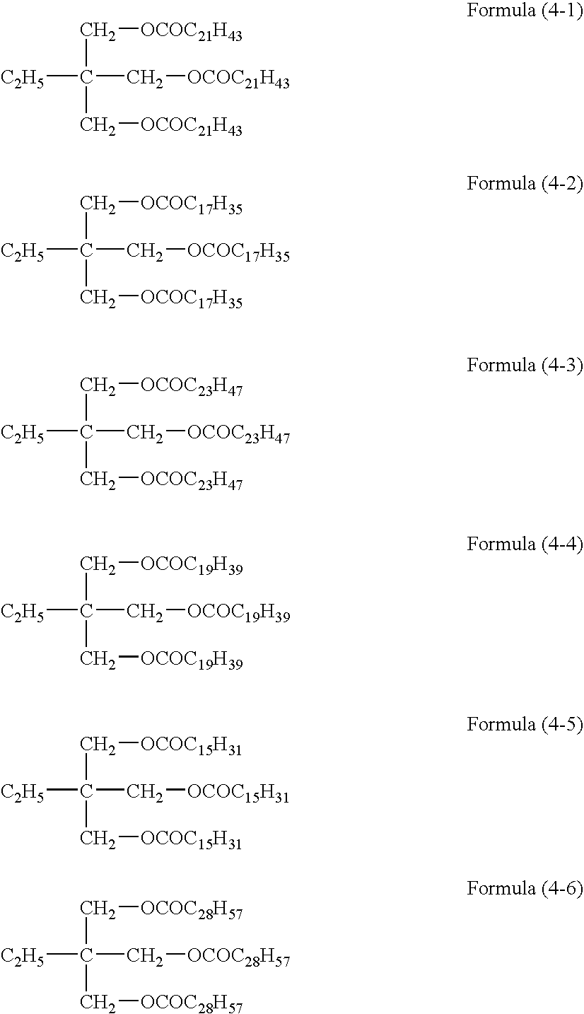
C([C2H5])(C[OCOC21H43])(C[OCOC21H43])C[OCOC21H43].C([C2H5])(C[OCOC17H35])(C[OCOC17H35])C[OCOC17H35].C([C2H5])(C[OCOC23H47])(C[OCOC23H47])C[OCOC23H47].C([C2H5])(C[OCOC19H39])(C[OCOC19H39])C[OCOC19H39].C([C2H5])(C[OCOC15H31])(C[OCOC15H31])C[OCOC15H31].C([C2H5])(C[OCOC28H57])(C[OCOC28H57])C[OCOC28H57]
